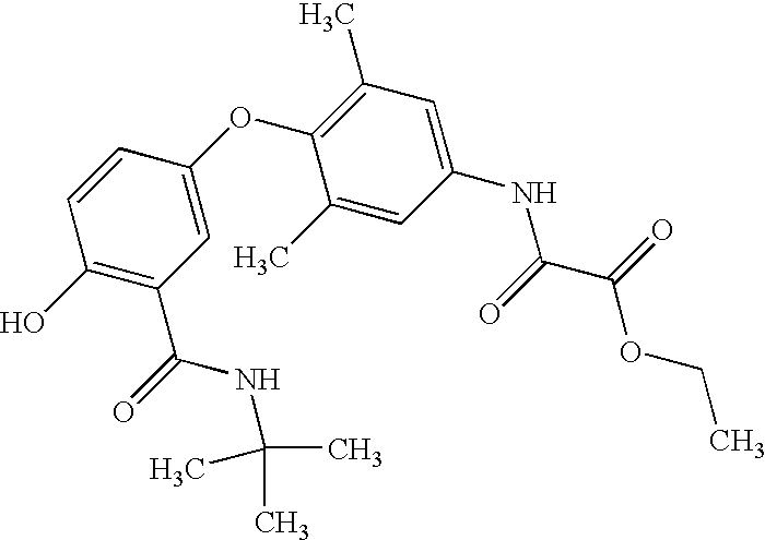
C1(O)=C(C(NC(C)(C)C)=O)C=C(OC2=C(C)C=C(NC(C(OCC)=O)=O)C=C2C)C=C1
